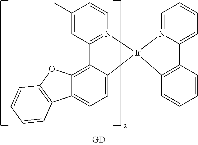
C12=C3C(=CC=C1C1=C(O2)C=CC=C1)[Ir]1(N2=C3C=C(C)C=C2)C2=C(C=CC=C2)C2=CC=CC=N12
